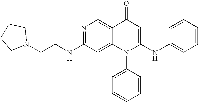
C(CNC1=NC=C2C(=C1)N(C1=CC=CC=C1)C(NC1=CC=CC=C1)=CC2=O)N1CCCC1
